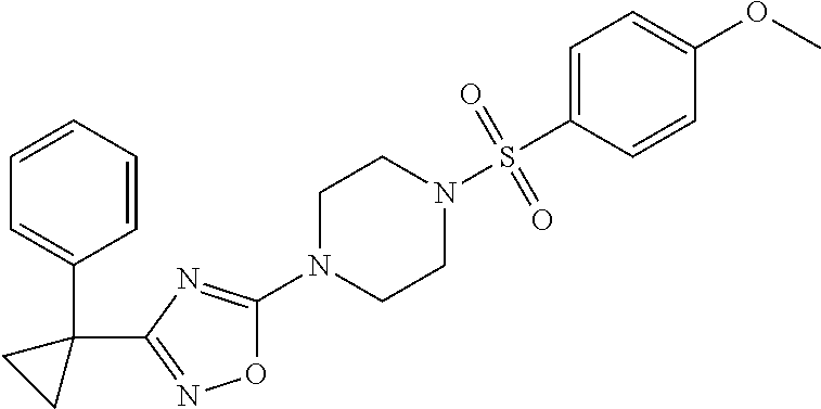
O1C(N2CCN(S(C3=CC=C(OC)C=C3)(=O)=O)CC2)=NC(C2(C3=CC=CC=C3)CC2)=N1
